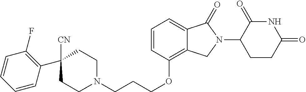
C1CN(CCCOC2=C3C(=CC=C2)C(=O)N(C2C(=O)NC(=O)CC2)C3)CCC1([CN])C1=C(F)C=CC=C1
